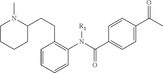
C1=CC=CC(N(C(C2=CC=C(C(C)=O)C=C2)=O)[R1])=C1CCC1N(C)CCCC1
